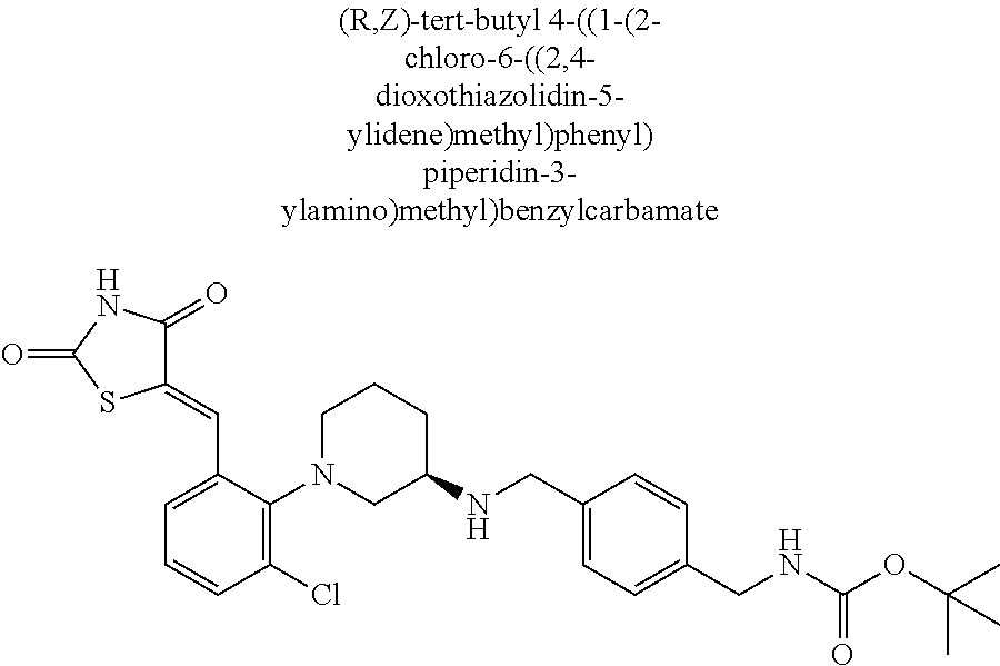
C1=C(C=C2C(=O)NC(=O)S2)C(N2CC(NCC3=CC=C(CNC(OC(C)(C)C)=O)C=C3)CCC2)=C(Cl)C=C1
